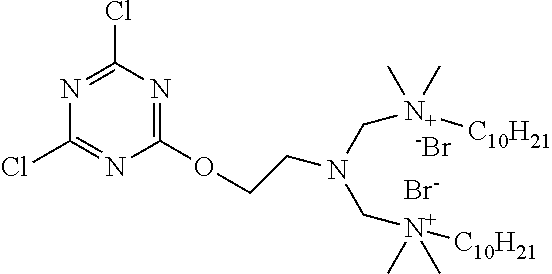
C(N(C[N+](C)(C)[C10H21])CCOC1=NC(Cl)=NC(Cl)=N1)[N+](C)(C)[C10H21].[-Br].[Br-]
